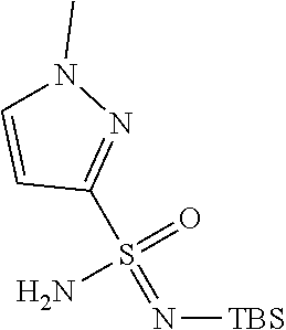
N([TBS])=S(C1=NN(C)C=C1)(=O)N
